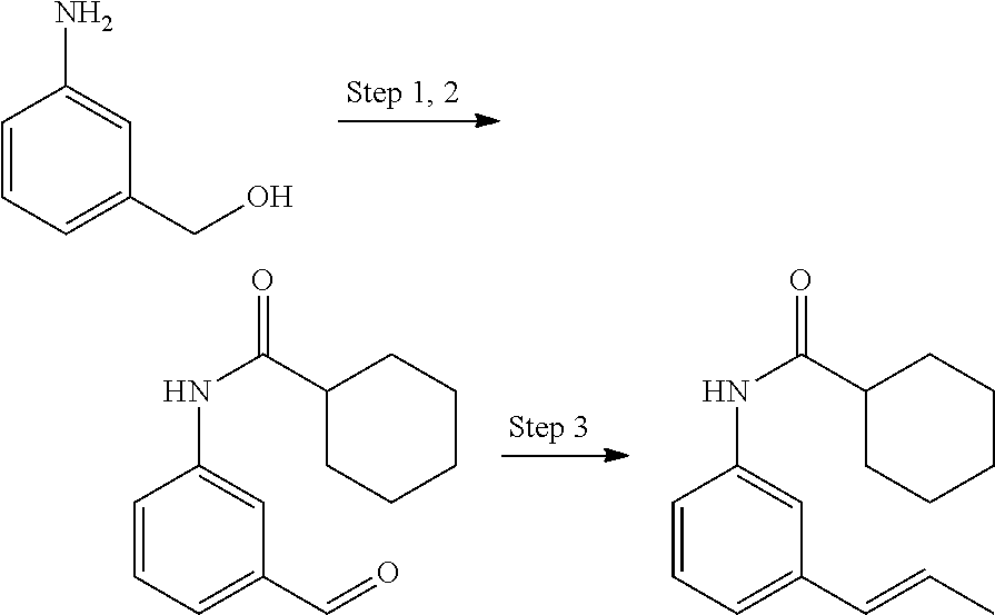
C1=CC=C(CO)C=C1N.C1=CC=C(C=O)C=C1NC(=O)C1CCCCC1.C1=CC=C(C=CC)C=C1NC(=O)C1CCCCC1
